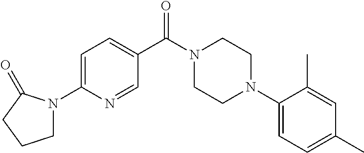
C1=C(N2CCCC2=O)N=CC(C(N2CCN(C3=CC=C(C)C=C3C)CC2)=O)=C1
